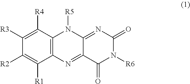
C1([R3])=C([R4])C2=C(C([R1])=C1[R2])N=C1C(=NC(=O)N([R6])C1=O)N2[R5]
